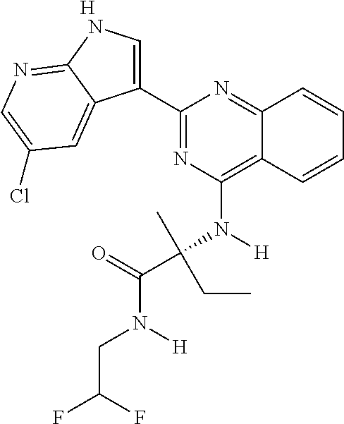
C1(C2=CNC3=NC=C(Cl)C=C23)=NC(N(C(C(=O)N(CC(F)F)[H])(C)CC)[H])=C2C(=N1)C=CC=C2.[H]
